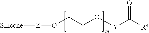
[Silicone][Z]OCCO[Y]C([R4])=O
